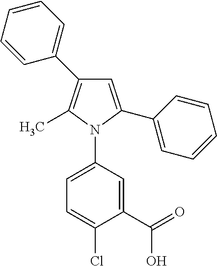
C1=C(C2=CC=CC=C2)N(C2=CC=C(Cl)C(C(O)=O)=C2)C(C)=C1C1=CC=CC=C1
